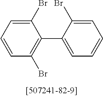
C1=CC=C(Br)C(C2=CC=CC=C2Br)=C1Br
